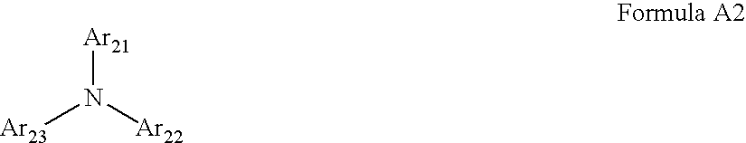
[Ar23]N([Ar22])[Ar21]
